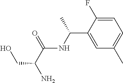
N(C(=O)C(N)CO)C(C1=CC(C)=CC=C1F)C
